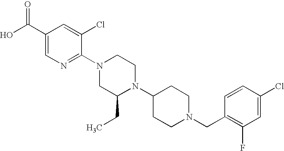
C1(Cl)=CC(F)=C(CN2CCC(N3C(CC)CN(C4=NC=C(C(O)=O)C=C4Cl)CC3)CC2)C=C1
